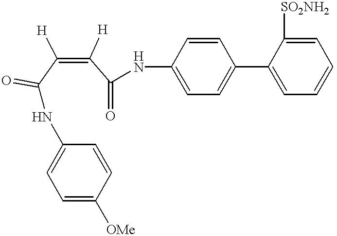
C(NC1=CC=C([OMe])C=C1)(C(=C(C(=O)NC1=CC=C(C2=CC=CC=C2[SO2NH2])C=C1)[H])[H])=O
